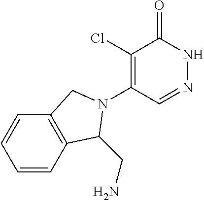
C1(Cl)=C(N2C(CN)C3=C(C=CC=C3)C2)C=NNC1=O
